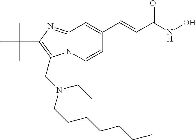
N12C(=NC(C(C)(C)C)=C1CN(CCCCCCC)CC)C=C(C=CC(NO)=O)C=C2
